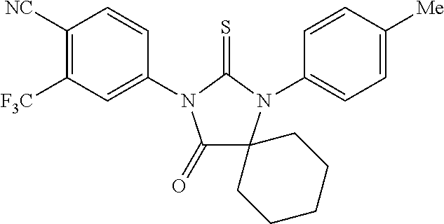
C1(=O)C2(N(C3=CC=C([Me])C=C3)C(=S)N1C1=CC([F3C])=C([NC])C=C1)CCCCC2
